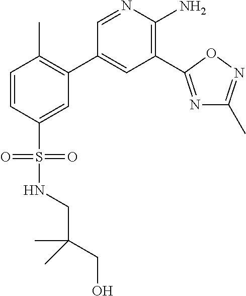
C1=NC(N)=C(C2=NC(C)=NO2)C=C1C1=C(C)C=CC(S(=O)(=O)NCC(C)(CO)C)=C1
